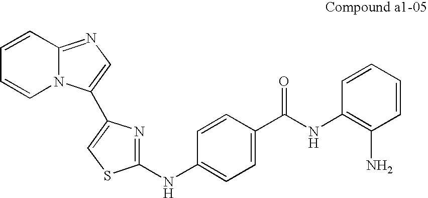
C1=CN2C(=NC=C2C2=CSC(NC3=CC=C(C(NC4=C(N)C=CC=C4)=O)C=C3)=N2)C=C1
